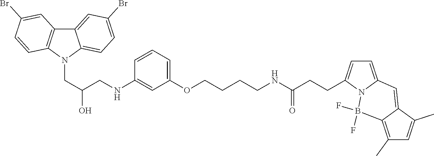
C12=CC(Br)=CC=C1N(CC(CNC1=CC(OCCCCNC(CCC3=CC=C4N3B(F)(F)C3=C(C)C=C(C)C3=C4)=O)=CC=C1)O)C1=C2C=C(Br)C=C1
